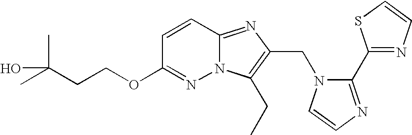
C1=CC2=NC(CN3C(C4=NC=CS4)=NC=C3)=C(CC)N2N=C1OCCC(C)(C)O
